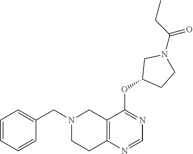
N1(CC2=CC=CC=C2)CCC2=C(C1)C(OC1CCN(C(=O)CC)C1)=NC=N2
